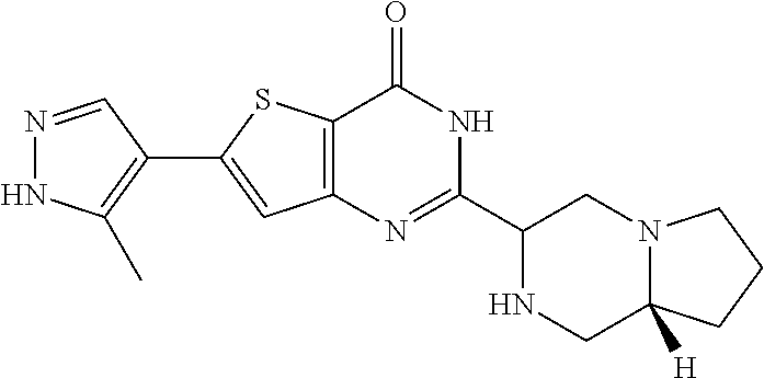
N1=CC(C2=CC3=C(S2)C(=O)NC(C2NCC4([H])N(C2)CCC4)=N3)=C(C)N1
